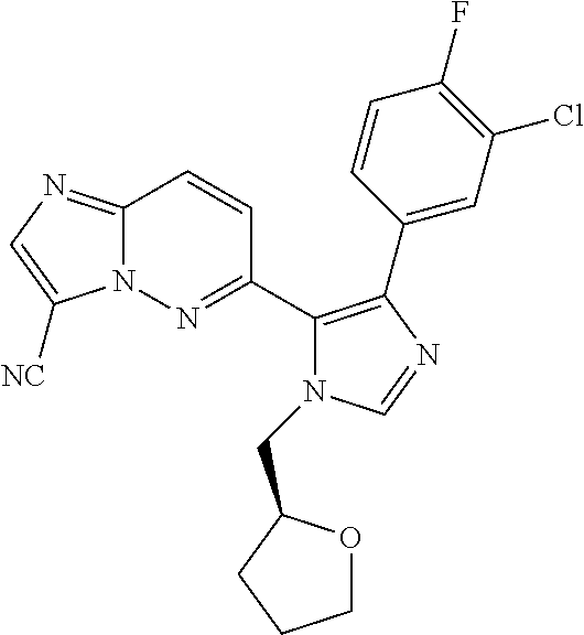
C12=NC=C([NC])N1N=C(C1=C(C3=CC(Cl)=C(F)C=C3)N=CN1CC1OCCC1)C=C2
